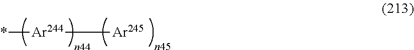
*[Ar244][Ar245]
